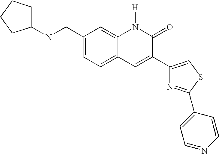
N(CC1=CC=C2C(=C1)N([H])C(=O)C(C1=CSC(C3=CC=NC=C3)=N1)=C2)C1CCCC1
